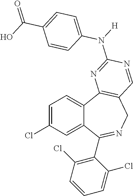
C1=C(Cl)C=C2C(=C1)C1=C(CN=C2C2=C(Cl)C=CC=C2Cl)C=NC(N([H])C2=CC=C(C(=O)O)C=C2)=N1
